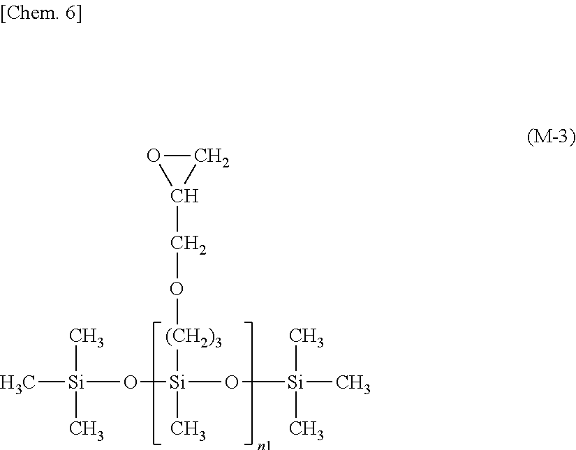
C[Si](O[Si](O[Si](C)(C)C)([(CH2)3]OCC1CO1)C)(C)C
